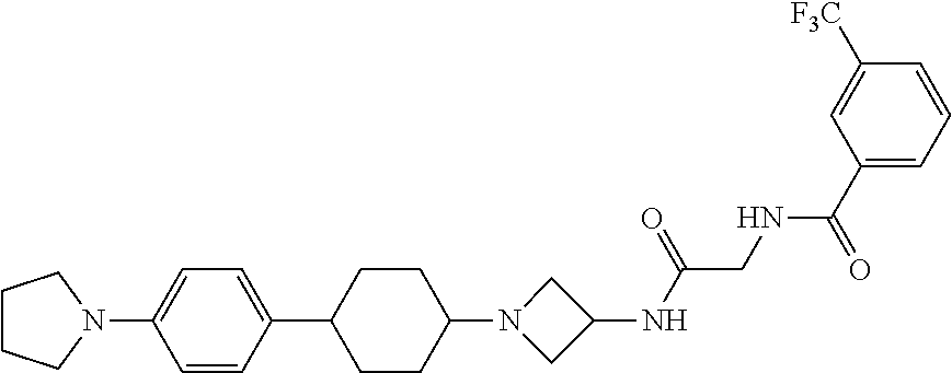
C1=C(N2CCCC2)C=CC(C2CCC(N3CC(NC(CNC(C4=CC=CC([F3C])=C4)=O)=O)C3)CC2)=C1
